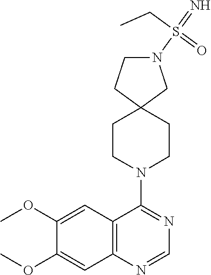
C12=C(N=CN=C1N1CCC3(CC1)CN(S(=N)(=O)CC)CC3)C=C(OC)C(OC)=C2
